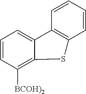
C1=CC([BCOH)2])=C2C(=C1)C1=C(C=CC=C1)S2
